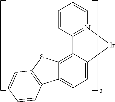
C1=CC=CN2=C1C1=C3C(=CC=C1[Ir]2)C1=C(S3)C=CC=C1
